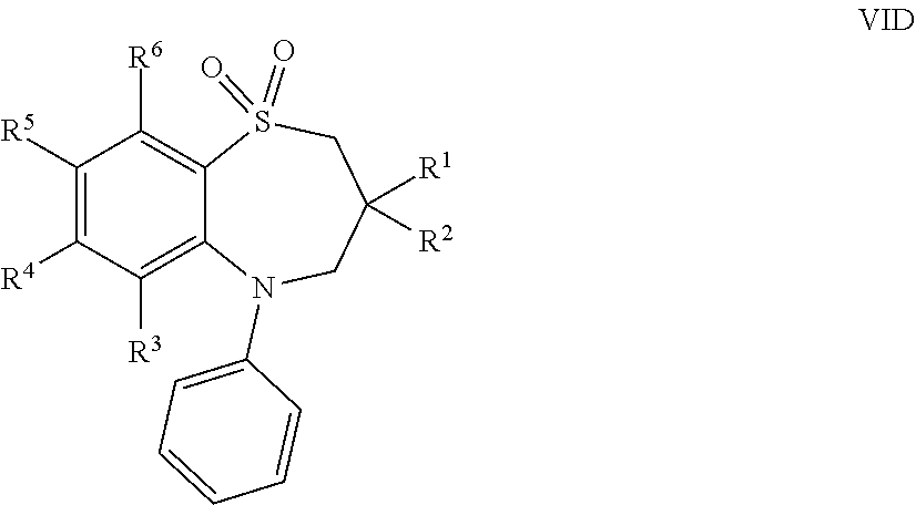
C1=CC=CC(N2C3=C([R3])C([R4])=C([R5])C([R6])=C3S(=O)(=O)CC([R1])([R2])C2)=C1
